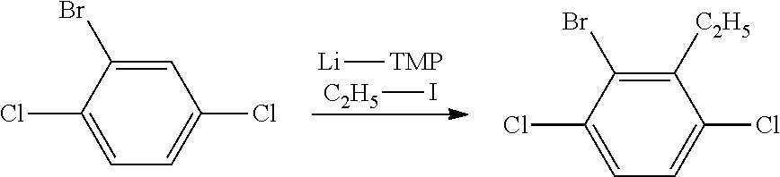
[TMP][Li].I[C2H5].C1=C(Br)C(Cl)=CC=C1Cl.C1([C2H5])=C(Br)C(Cl)=CC=C1Cl
